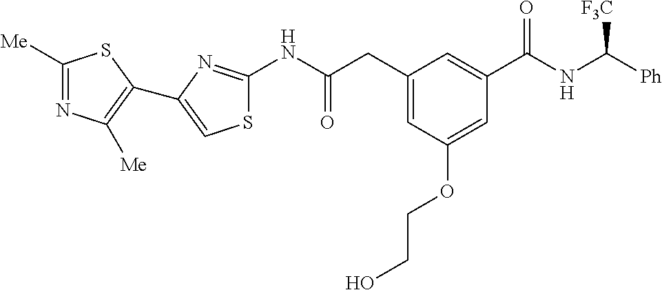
C1([Me])=NC([Me])=C(C2=CSC(NC(CC3=CC(OCCO)=CC(C(NC([Ph])[F3C])=O)=C3)=O)=N2)S1
